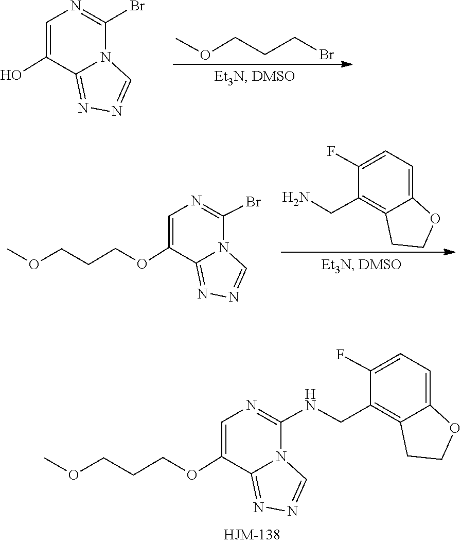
C1(NCC2=C3C(=CC=C2F)OCC3)=NC=C(OCCCOC)C2=NN=CN12.O(C)CCCBr.C1(Br)=NC=C(O)C2=NN=CN12.C1(CN)=C2C(=CC=C1F)OCC2.C1(Br)=NC=C(OCCCOC)C2=NN=CN12
